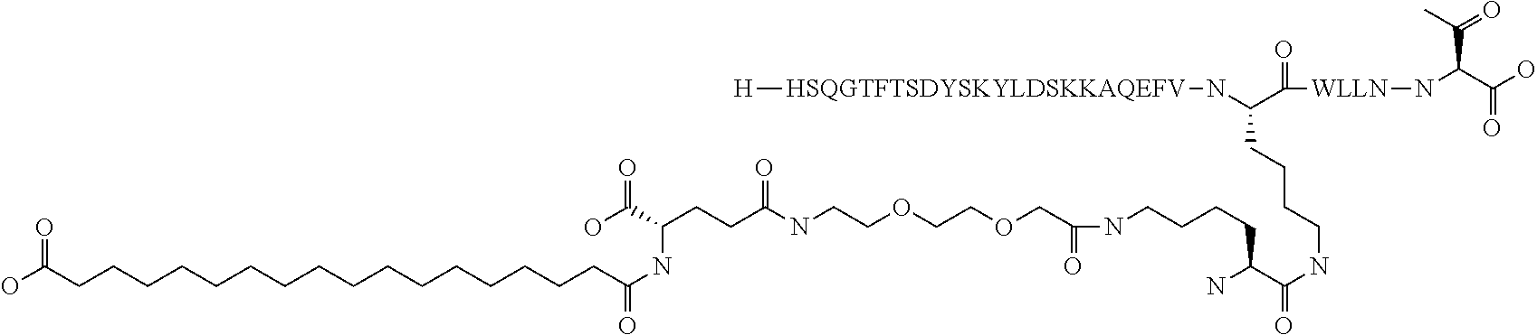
NC(C(NCCCCC(C([WLLN]NC(C(O)=O)C(C)=O)=O)N[HSQGTFTSDYSKYLDSKKAQEFV][H])=O)CCCCNC(COCCOCCNC(CCC(NC(CCCCCCCCCCCCCCCCC(O)=O)=O)C(O)=O)=O)=O
